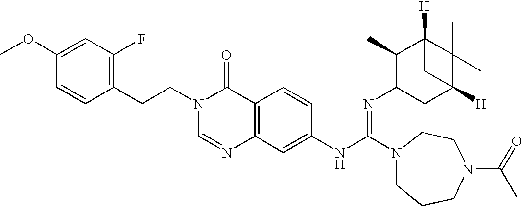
C1(CCN2C=NC3=C(C2=O)C=CC(NC(N2CCCN(C(=O)C)CC2)=NC2CC4([H])C(C)(C)C([H])(C2C)C4)=C3)=C(F)C=C(OC)C=C1
